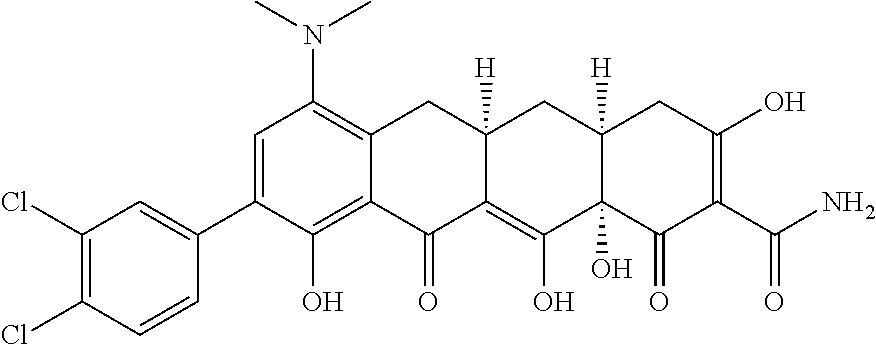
C1=C(C2=CC(Cl)=C(Cl)C=C2)C(O)=C2C(=C1N(C)C)CC1([H])C(=C(O)C3(O)C([H])(C1)CC(O)=C(C(N)=O)C3=O)C2=O
